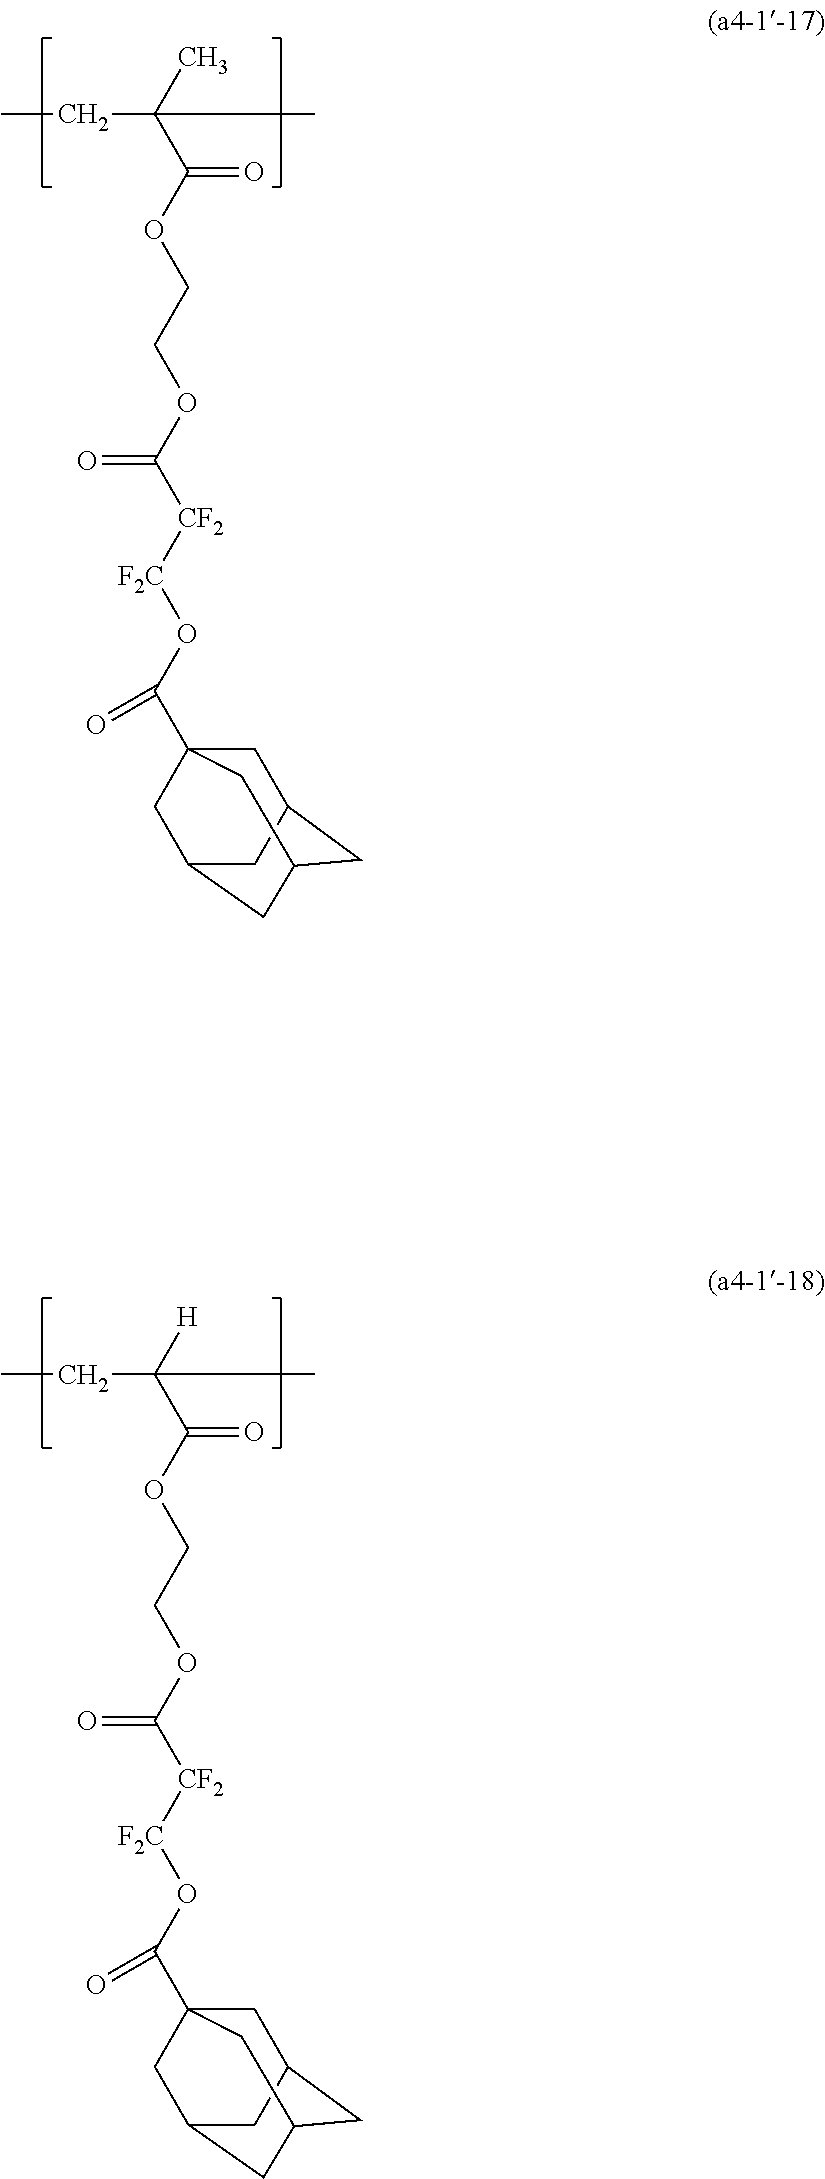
CCC(C(OCCOC([CF2][F2C]OC(=O)C12CC3CC(CC(C1)C3)C2)=O)=O)(C)C.CCC(C(OCCOC([CF2][F2C]OC(=O)C12CC3CC(CC(C1)C3)C2)=O)=O)([H])C
